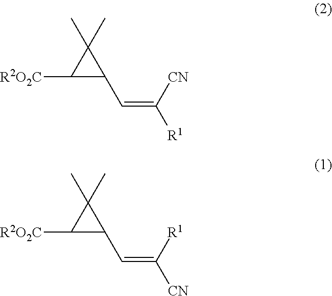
C1([R2O2C])C(C=C([R1])[CN])C1(C)C.C1([R2O2C])C(C=C([CN])[R1])C1(C)C
